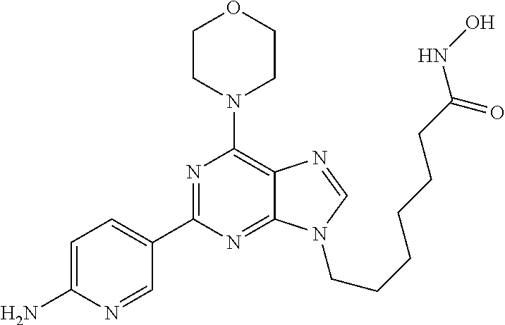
C1CN(C2=C3C(=NC(C4=CC=C(N)N=C4)=N2)N(CCCCCCC(NO)=O)C=N3)CCO1
